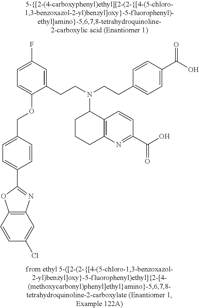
C1(C2=CC=C(COC3=CC=C(F)C=C3CCN(CCC3=CC=C(C(O)=O)C=C3)C3CCCC4=C3C=CC(C(=O)O)=N4)C=C2)=NC2=C(O1)C=CC(Cl)=C2
